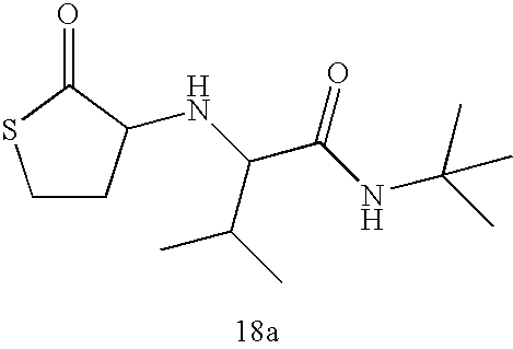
C1CC(NC(C(NC(C)(C)C)=O)C(C)C)C(=O)S1
